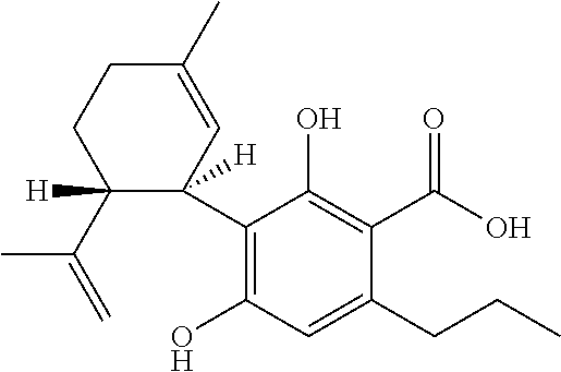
C1(C2([H])C(C(=C)C)([H])CCC(C)=C2)=C(O)C=C(CCC)C(C(O)=O)=C1O
